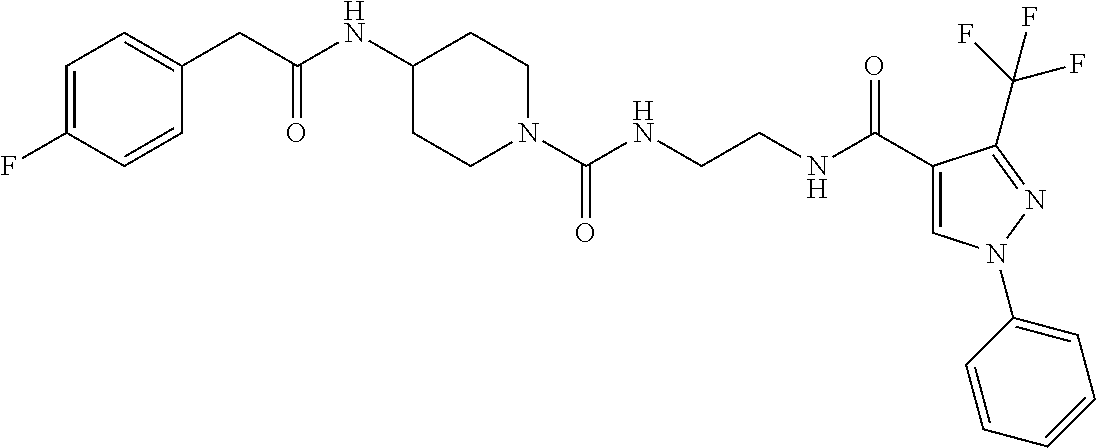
C1(NC(CC2=CC=C(F)C=C2)=O)CCN(C(NCCNC(C2=CN(C3=CC=CC=C3)N=C2C(F)(F)F)=O)=O)CC1
